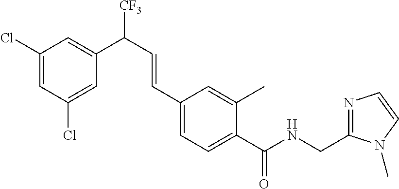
C1(Cl)=CC(Cl)=CC(C(C=CC2=CC=C(C(NCC3=NC=CN3C)=O)C(C)=C2)[CF3])=C1
